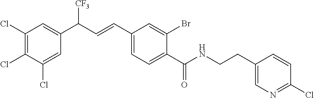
C1(Cl)=CC(C(C=CC2=CC=C(C(NCCC3=CN=C(Cl)C=C3)=O)C(Br)=C2)[CF3])=CC(Cl)=C1Cl
